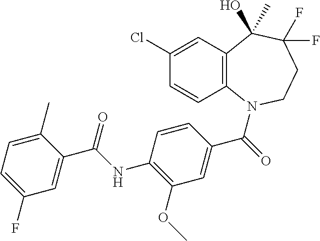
C12=C(N(C(=O)C3=CC(OC)=C(NC(C4=CC(F)=CC=C4C)=O)C=C3)CCC(F)(F)C1(C)O)C=CC(Cl)=C2
